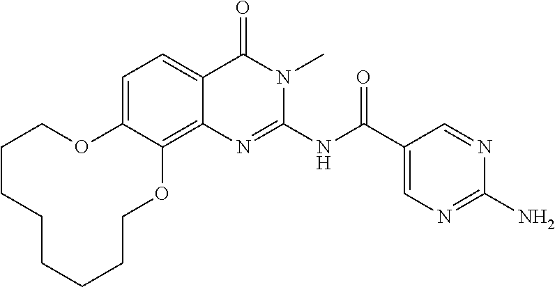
C1=C2C(=C3C(=C1)C(=O)N(C)C(NC(C1=CN=C(N)N=C1)=O)=N3)OCCCCCCCCO2
